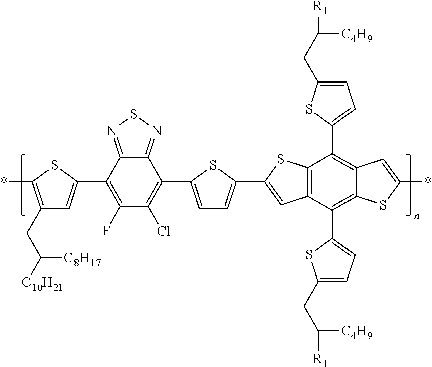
*C1=C(CC([C10H21])[C8H17])C=C(C2=C(F)C(Cl)=C(C3=CC=C(C4=CC5=C(S4)C(C4=CC=C(CC([R1])[C4H9])S4)=C4C(=C5C5=CC=C(CC([R1])[C4H9])S5)SC(*)=C4)S3)C3=NSN=C23)S1
